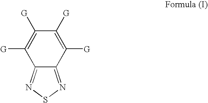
C1([G])=C([G])C([G])=C([G])C2=NSN=C12
